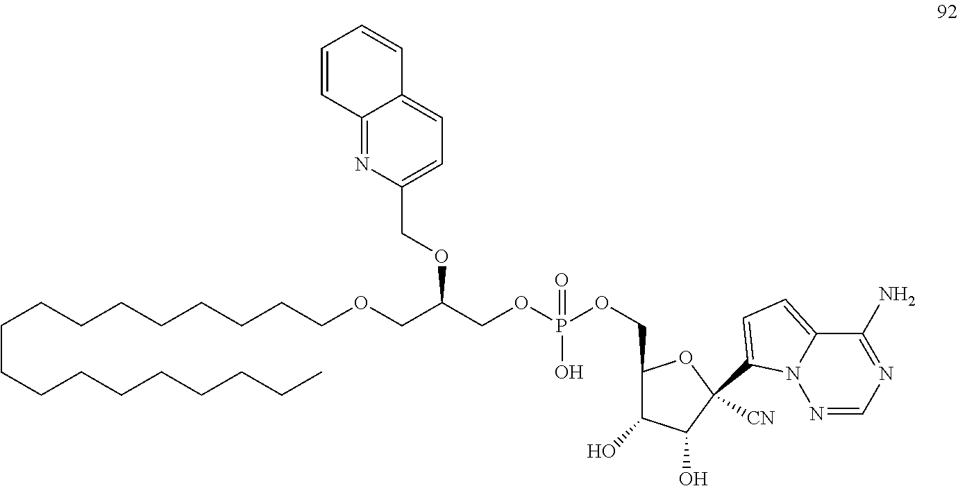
C1=C(C2([CN])C(O)C(O)C(COP(OCC(OCC3=CC=C4C(=N3)C=CC=C4)COCCCCCCCCCCCCCCCCCC)(O)=O)O2)N2C(=C1)C(N)=NC=N2
